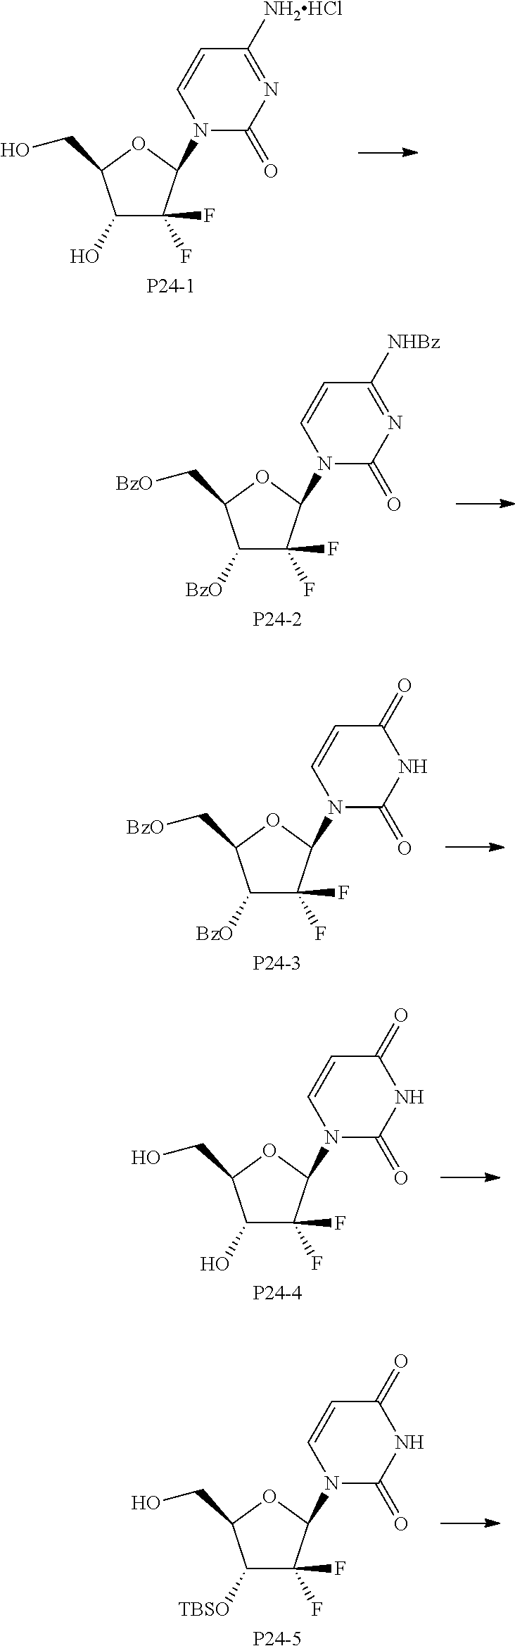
C1(O)C(F)(F)C(N2C(=O)N=C([NH2HCl])C=C2)OC1CO.[P24-1].C1([BzO])C(F)(F)C(N2C(=O)N=C([NHBz])C=C2)OC1C[BzO].[P24-2].C1([BzO])C(F)(F)C(N2C(=O)NC(=O)C=C2)OC1C[BzO].[P24-3].C1(O)C(F)(F)C(N2C(=O)NC(=O)C=C2)OC1CO.[P24-4].C1([TBSO])C(F)(F)C(N2C(=O)NC(=O)C=C2)OC1CO.[P24-5]
